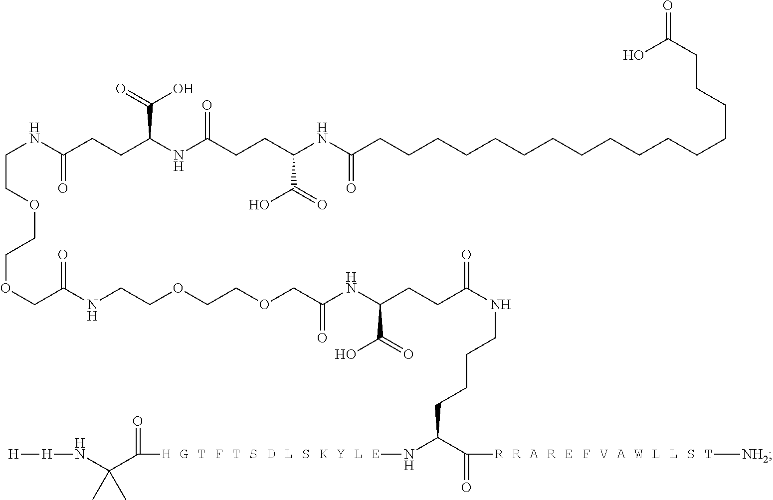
OC(CCCCCCCCCCCCCCCCC(NC(CCC(NC(CCC(NCCOCCOCC(NCCOCCOCC(NC(CCC(NCCCCC(N[H G T F T S D L S K Y L E]C(C(N[H][H])(C)C)=O)C([R R A R E F V A W L L S T][NH2])=O)=O)C(=O)O)=O)=O)=O)C(=O)O)=O)C(=O)O)=O)=O
